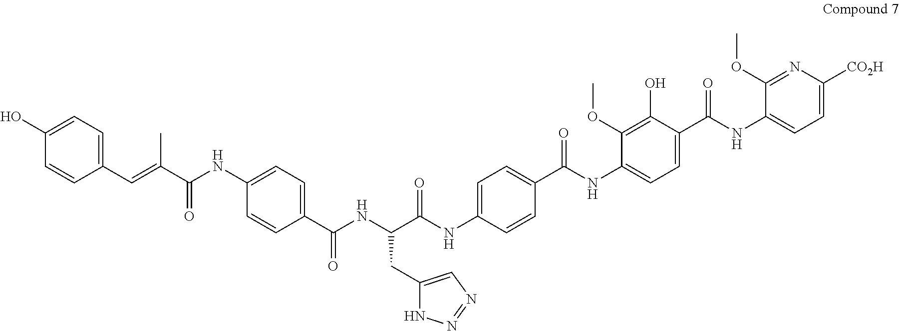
COC1=C(O)C(C(NC2=CC=C([CO2H])N=C2OC)=O)=CC=C1NC(C1=CC=C(NC(C(NC(C2=CC=C(NC(C(=CC3=CC=C(O)C=C3)C)=O)C=C2)=O)CC2=CN=NN2)=O)C=C1)=O
